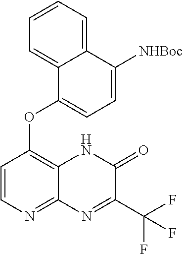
C1=CC=C2C(=C1)C(OC1=C3C(=NC=C1)N=C(C(F)(F)F)C(=O)N3)=CC=C2[NHBoc]
